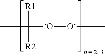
CC([R1])([R2])[-O][O-]C
